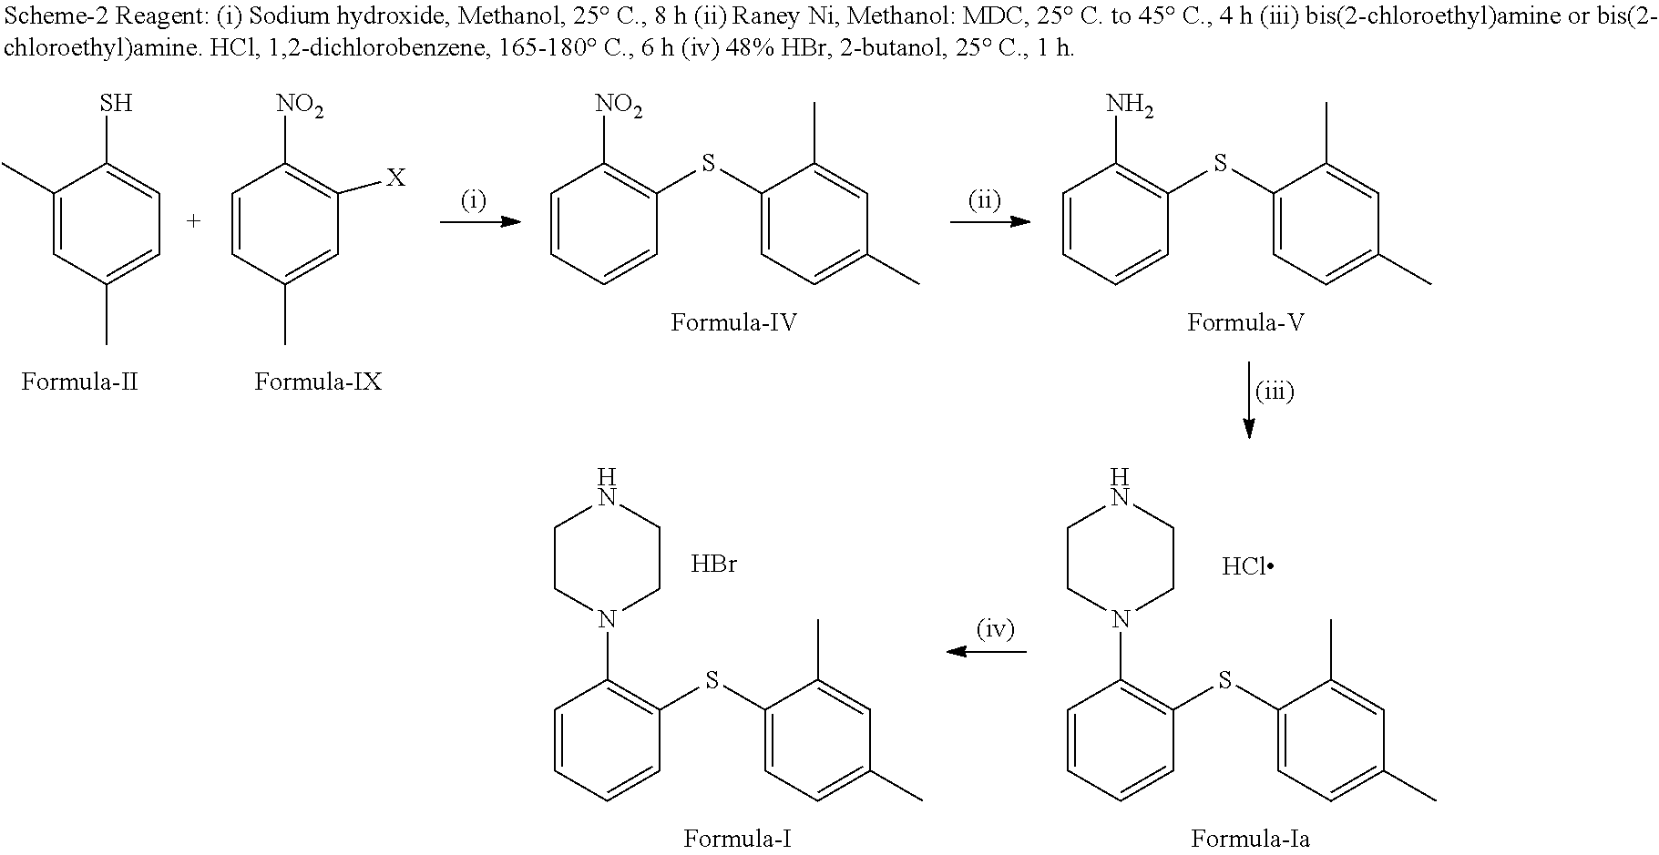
C1(C)=CC(C)=CC=C1S.C1=CC=CC(SC2=CC=C(C)C=C2C)=C1[NO2].C1=CC=CC(SC2=CC=C(C)C=C2C)=C1N.C1=CC(C)=CC([X])=C1[NO2].C1=CC=CC(SC2=CC=C(C)C=C2C)=C1N1CCNCC1.Cl.C1=CC=CC(SC2=CC=C(C)C=C2C)=C1N1CCNCC1.Br
